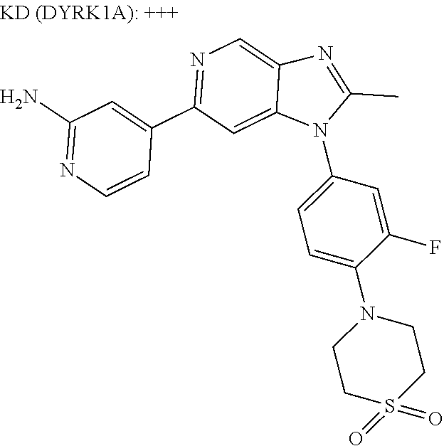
C1(C2=NC=C3N=C(C)N(C4=CC=C(N5CCS(=O)(=O)CC5)C(F)=C4)C3=C2)=CC(N)=NC=C1
